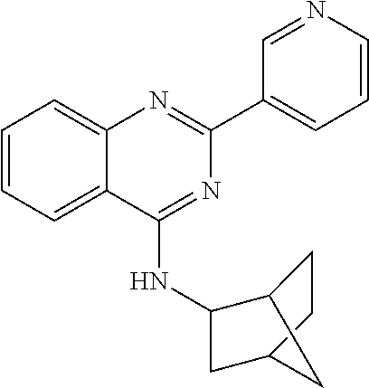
C1(C2=CC=CN=C2)=NC2=CC=CC=C2C(NC2C3CCC(C2)C3)=N1
